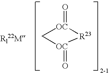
C1[OC](=O)[R23][OC]1=O
